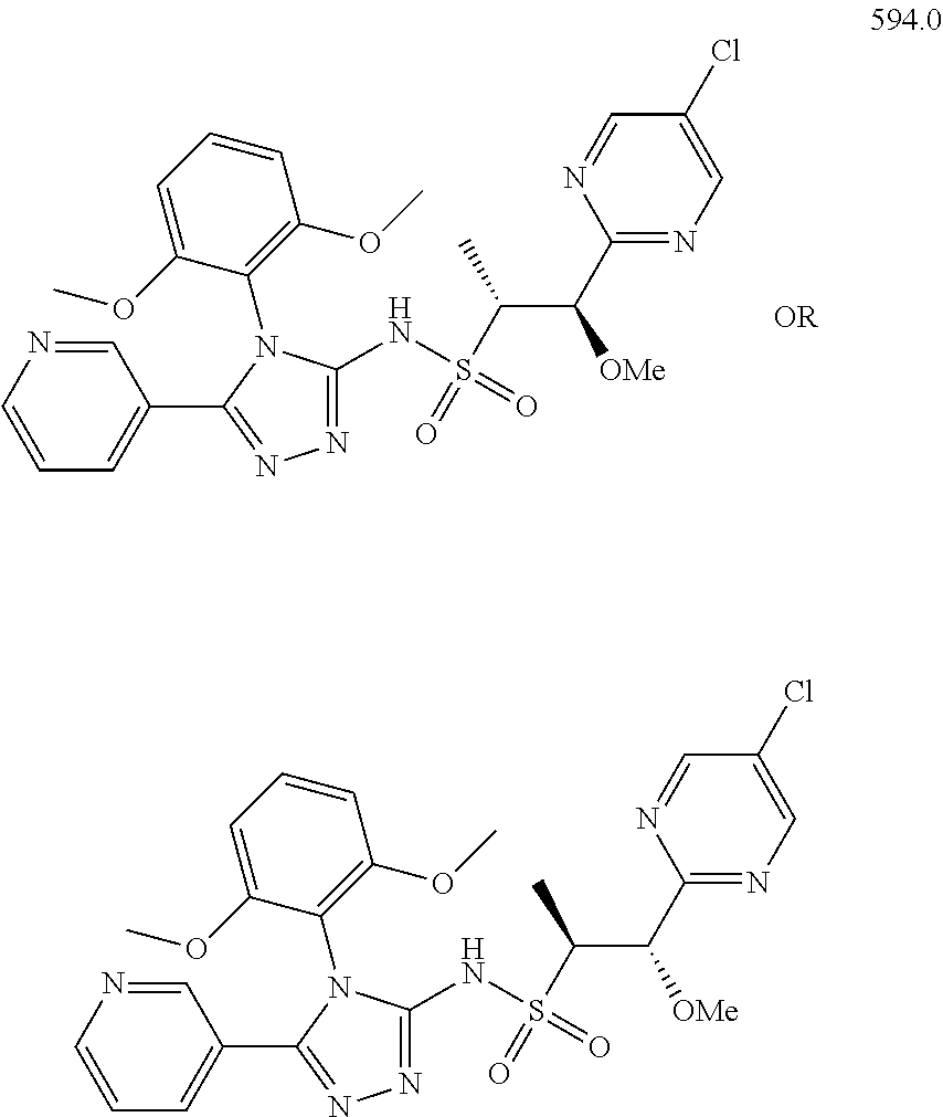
N(C1=NN=C(C2=CC=CN=C2)N1C1=C(OC)C=CC=C1OC)S(=O)(C(C)C([OMe])C1=NC=C(Cl)C=N1)=O.N(C1=NN=C(C2=CC=CN=C2)N1C1=C(OC)C=CC=C1OC)S(=O)(C(C)C([OMe])C1=NC=C(Cl)C=N1)=O
